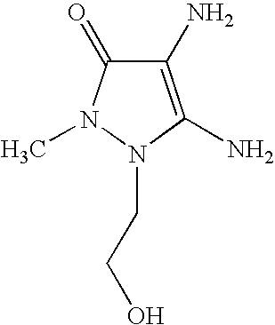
C1(N)=C(N)N(CCO)N(C)C1=O
